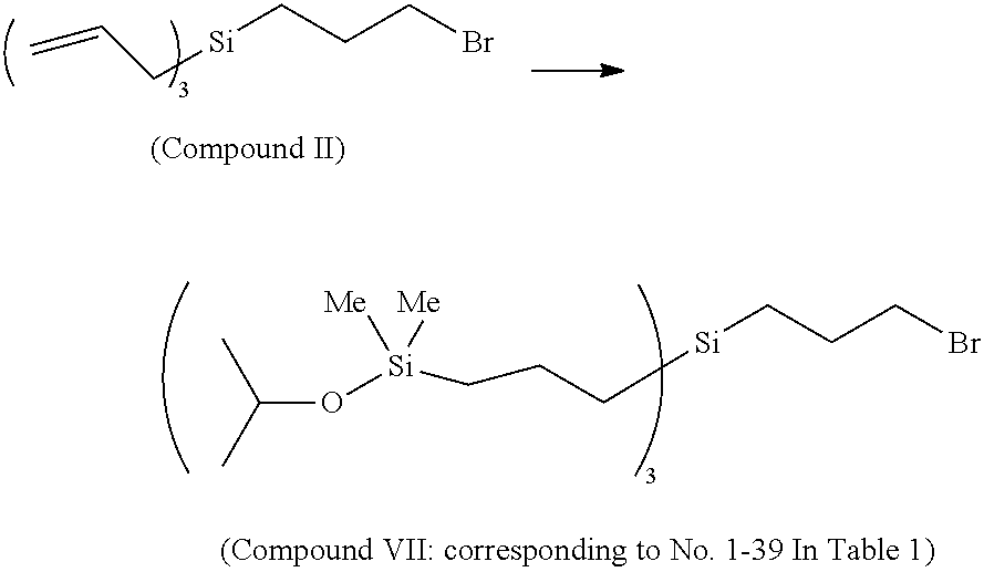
C([Si]CCCBr)C=C.[Si](CCCBr)CCC[Si](OC(C)C)([Me])[Me]
